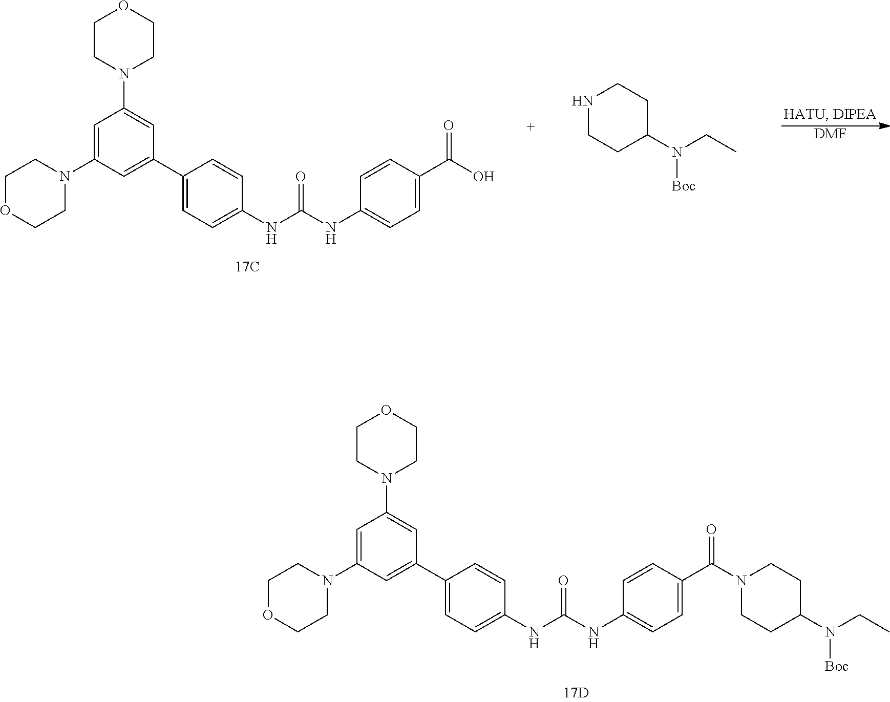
C1CN(C2=CC(C3=CC=C(NC(NC4=CC=C(C(=O)O)C=C4)=O)C=C3)=CC(N3CCOCC3)=C2)CCO1.[DMF].N1CCC(N(CC)[Boc])CC1.C1CN(C2=CC(C3=CC=C(NC(NC4=CC=C(C(=O)N5CCC(N(CC)[Boc])CC5)C=C4)=O)C=C3)=CC(N3CCOCC3)=C2)CCO1
